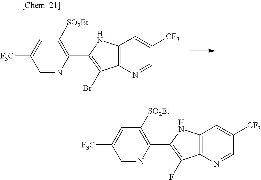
N1=CC([CF3])=CC2=C1C(Br)=C(C1=C([SO2Et])C=C([F3C])C=N1)N2.N1=CC([CF3])=CC2=C1C(F)=C(C1=C([SO2Et])C=C([F3C])C=N1)N2
